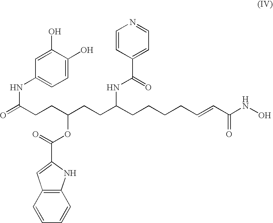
O=C(CCC(CCC(CCCCC=CC(NO)=O)NC(=O)C1=CC=NC=C1)OC(=O)C1=CC2=C(N1)C=CC=C2)NC1=CC=C(O)C(O)=C1
